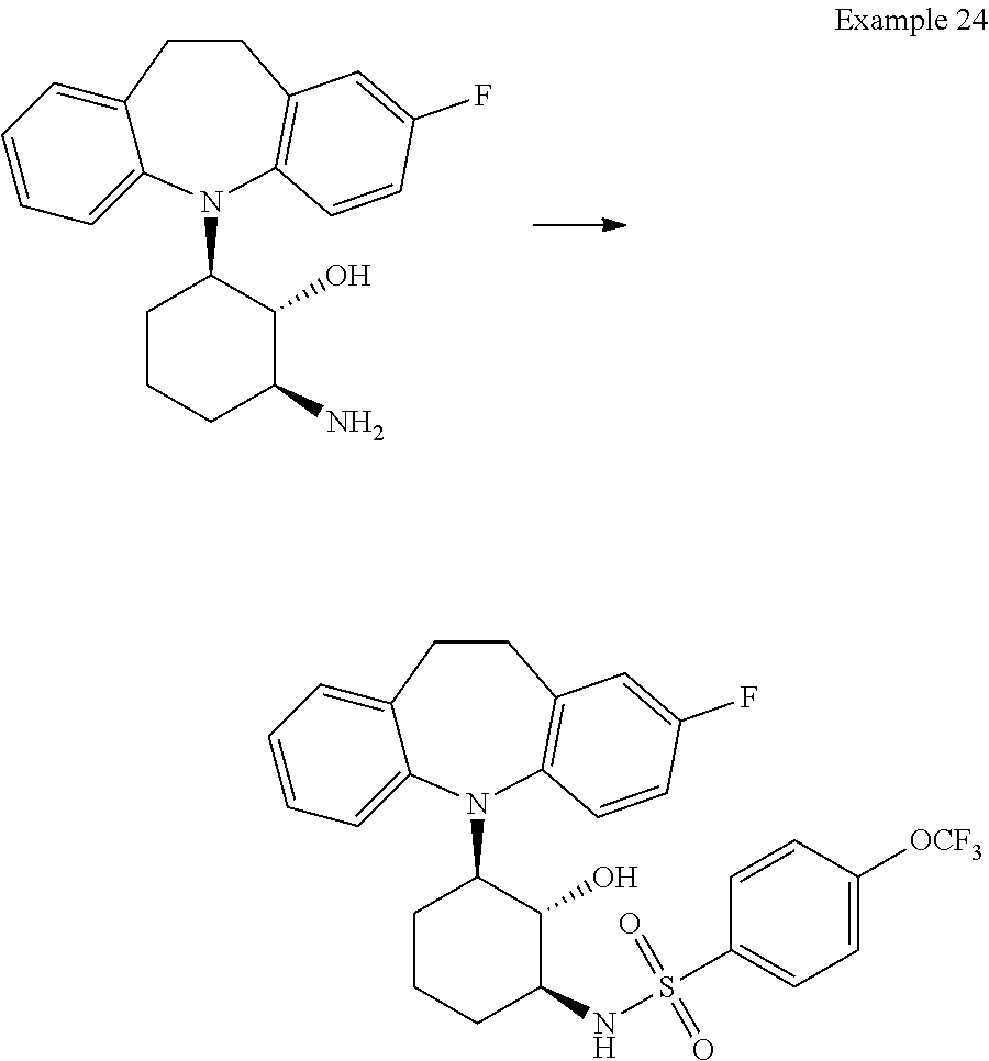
C12=CC=CC=C1N(C1CCCC(N)C1O)C1=C(CC2)C=C(F)C=C1.C12=CC=CC=C1N(C1CCCC(NS(C3=CC=C([OCF3])C=C3)(=O)=O)C1O)C1=C(CC2)C=C(F)C=C1
